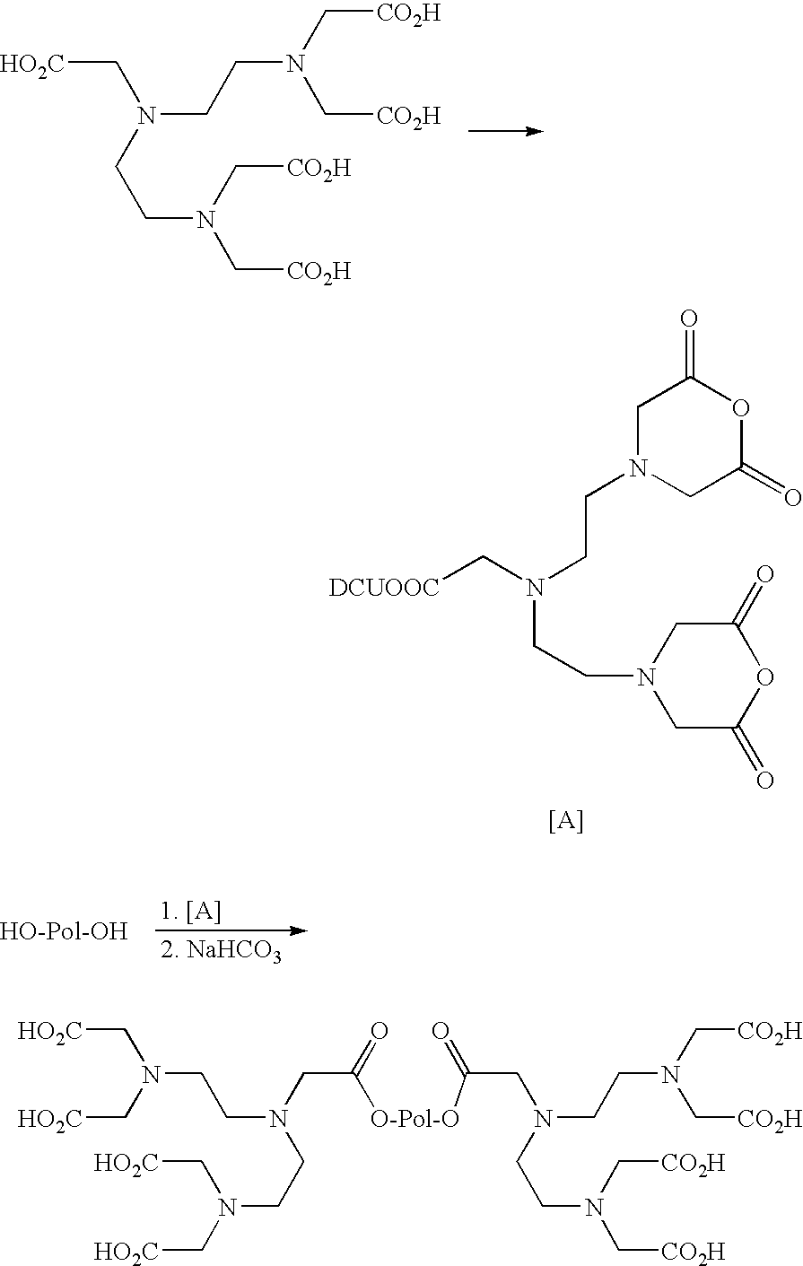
[HO2C]CN(CCN(C[CO2H])C[CO2H])CCN(C[CO2H])C[CO2H].[DCUOOC]CN(CCN1CC(=O)OC(=O)C1)CCN1CC(=O)OC(=O)C1.[HO2C]CN(CCN(CCN(C[HO2C])C[HO2C])CC(=O)[O-Pol-O]C(=O)CN(CCN(C[CO2H])C[CO2H])CCN(C[CO2H])C[CO2H])C[HO2C]
